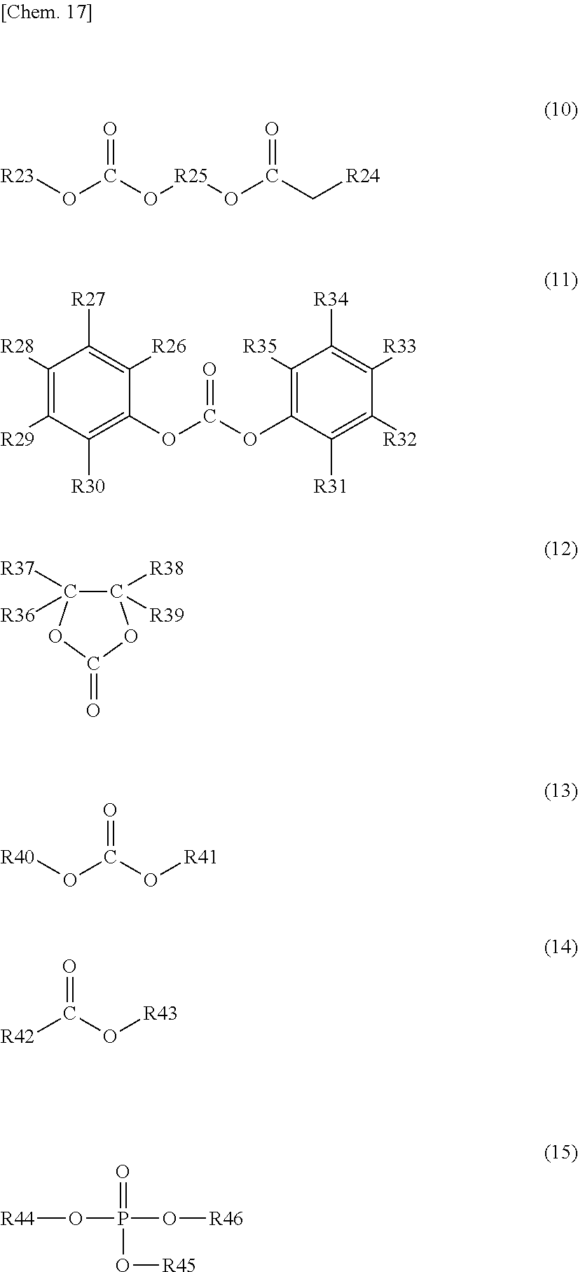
C1([R39])([R38])C([R36])([R37])OC(=O)O1.[R23]OC(O[R25]OC(C[R24])=O)=O.C1([R28])=C([R29])C([R30])=C(OC(=O)OC2=C([R35])C([R34])=C([R33])C([R32])=C2[R31])C([R26])=C1[R27].[R40]OC(O[R41])=O.[R42]C(O[R43])=O.O(P(=O)(O[R45])O[R46])[R44]
